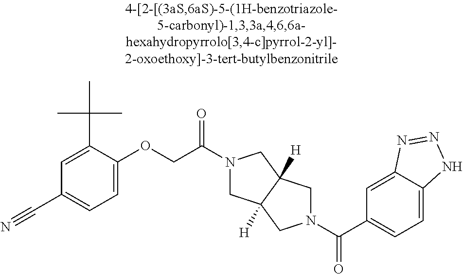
C(C1=CC=C2C(=C1)N=NN2)(=O)N1CC2([H])CN(C(=O)COC3=CC=C(C#N)C=C3C(C)(C)C)CC2([H])C1
